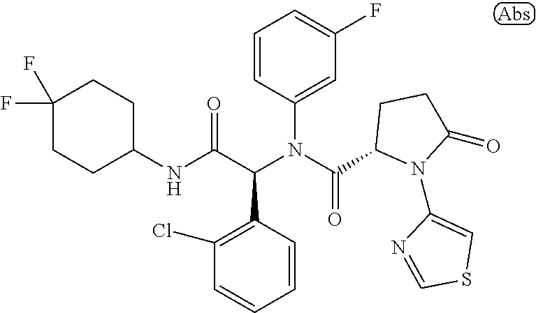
C1=CC(C(C(NC2CCC(F)(F)CC2)=O)N(C(=O)C2N(C3=CSC=N3)C(=O)CC2)C2=CC(F)=CC=C2)=C(Cl)C=C1
